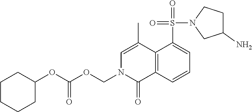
C1(S(=O)(=O)N2CC(N)CC2)=CC=CC2=C1C(C)=CN(COC(OC1CCCCC1)=O)C2=O
